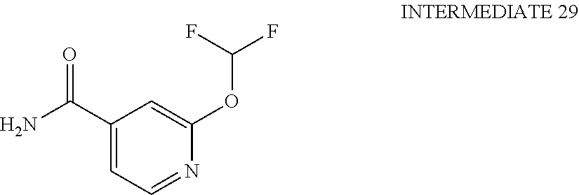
C1=C(C(N)=O)C=C(OC(F)F)N=C1
